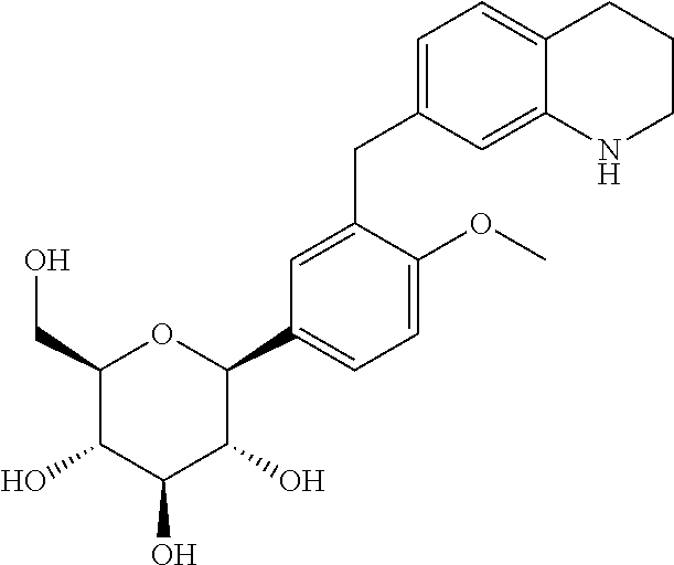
C1(CO)C(O)C(O)C(O)C(C2=CC=C(OC)C(CC3=CC=C4C(=C3)NCCC4)=C2)O1
